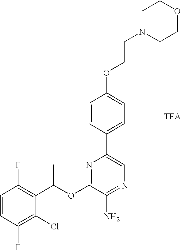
C1=CC(F)=C(Cl)C(C(OC2=NC(C3=CC=C(OCCN4CCOCC4)C=C3)=CN=C2N)C)=C1F
